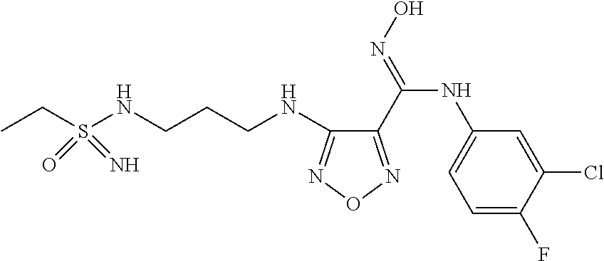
S(NCCCNC1=NON=C1C(=NO)NC1=CC=C(F)C(Cl)=C1)(CC)(=O)=N
